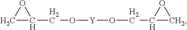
C1C(CO[Y]OCC2CO2)O1
